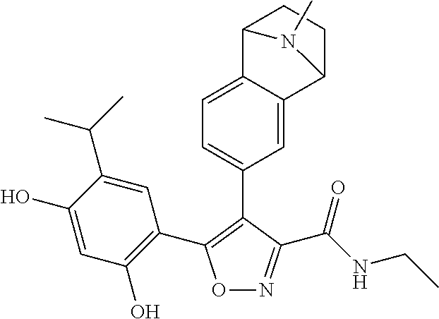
C1(O)=CC(O)=C(C2=C(C3=CC=C4C(=C3)C3CCC4N3C)C(C(NCC)=O)=NO2)C=C1C(C)C
